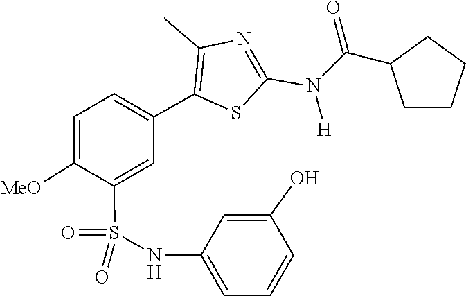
C(C1CCCC1)(N(C1=NC(C)=C(C2=CC=C([MeO])C(S(=O)(NC3=CC=CC(O)=C3)=O)=C2)S1)[H])=O
